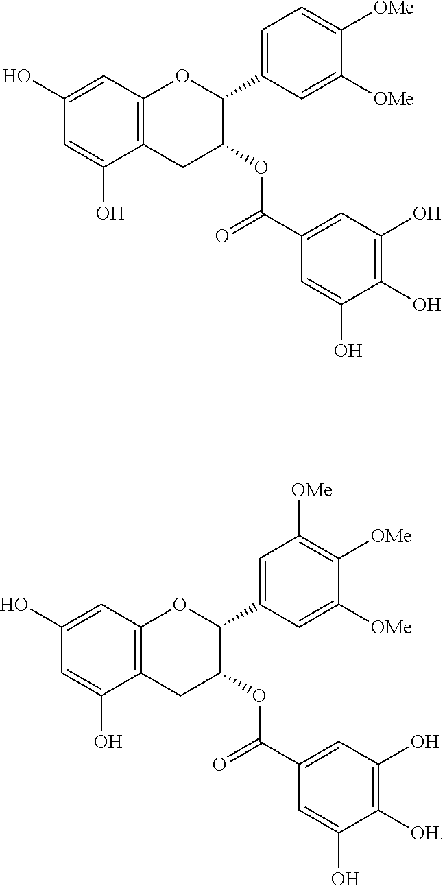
C1(O)=CC2=C(C(O)=C1)CC(OC(C1=CC(O)=C(O)C(O)=C1)=O)C(C1=CC=C([OMe])C([OMe])=C1)O2.C1(O)=CC2=C(C(O)=C1)CC(OC(C1=CC(O)=C([OH])C(O)=C1)=O)C(C1=CC([OMe])=C([OMe])C([OMe])=C1)O2
